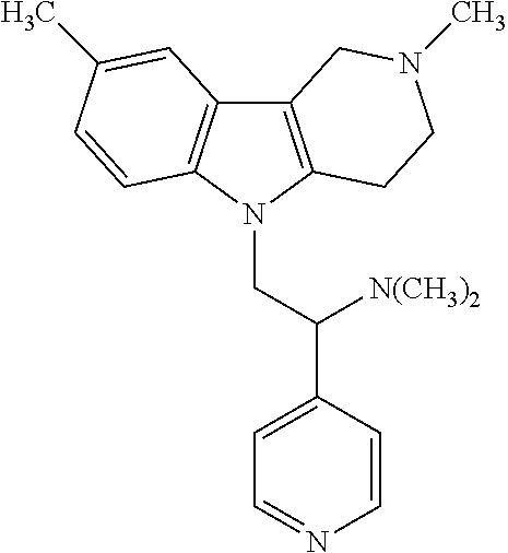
C12=C(N(CC(C3=CC=NC=C3)[N(CH3)2])C3=C1C=C(C)C=C3)CCN(C)C2
